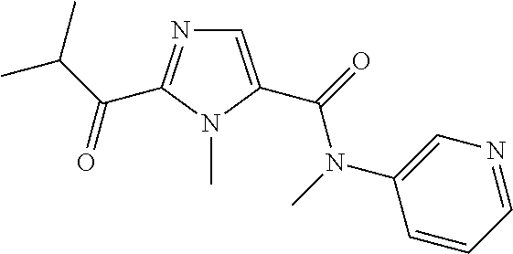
C1(N(C)C(=O)C2=CN=C(C(C(C)C)=O)N2C)=CN=CC=C1
